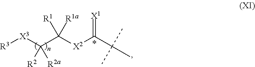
C(C([X3][R3])([R2a])[R2])([R1])([R1a])[X2]C(C(C)(C)C)=[X1]
